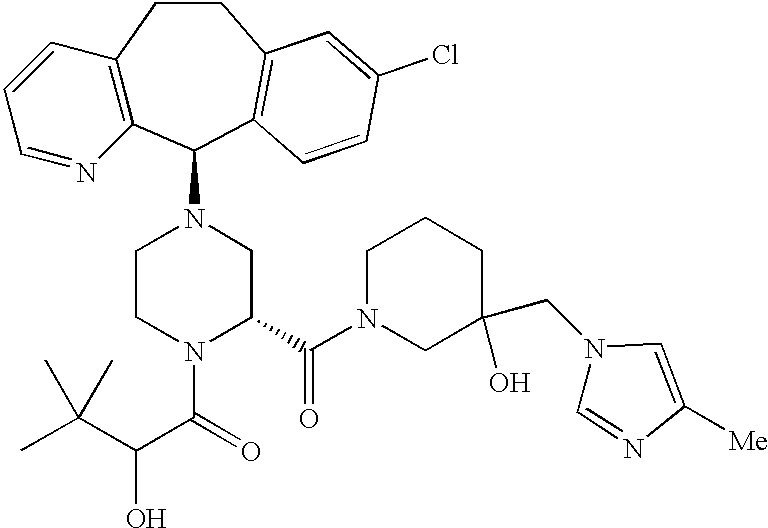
C12=C(C(N3CCN(C(=O)C(C(C)(C)C)O)C(C(N4CC(CN5C=NC([Me])=C5)(O)CCC4)=O)C3)C3=C(CC1)C=C(Cl)C=C3)N=CC=C2
